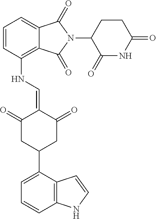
C1=CC(NC=C2C(=O)CC(C3=CC=CC4=C3C=CN4)CC2=O)=C2C(=C1)C(=O)N(C1CCC(=O)NC1=O)C2=O
